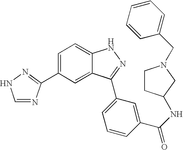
C1=C(C2=NNC=N2)C=C2C(=C1)NN=C2C1=CC=CC(C(NC2CCN(CC3=CC=CC=C3)C2)=O)=C1
